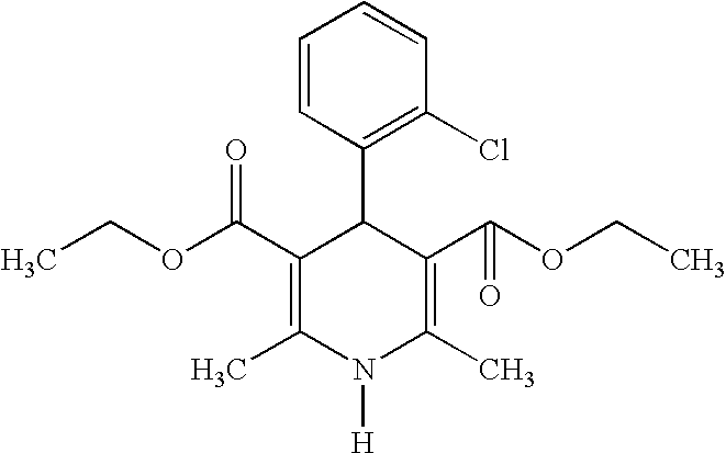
C1=CC(C2C(C(OCC)=O)=C(C)N([H])C(C)=C2C(OCC)=O)=C(Cl)C=C1
